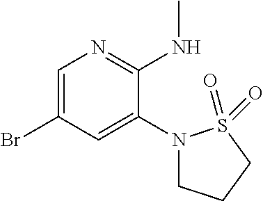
C1=C(Br)C=C(N2CCCS2(=O)=O)C(NC)=N1
